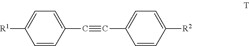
[R1]C1=CC=C(C#CC2=CC=C([R2])C=C2)C=C1
